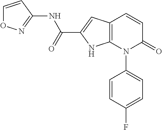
C12=C(C=CC(=O)N1C1=CC=C(F)C=C1)C=C(C(NC1=NOC=C1)=O)N2
